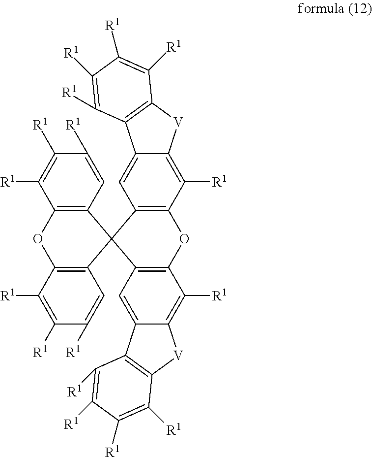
C12=C(C=C([R1])C([R1])=C1[R1])C1(C3=C(O2)C([R1])=C([R1])C([R1])=C3)C2=C(C([R1])=C3C(=C2)C2=C([V]3)C([R1])=C([R1])C([R1])=C2[R1])OC2=C1C=C1C(=C2[R1])[V]C2=C1C([R1])=C([R1])C([R1])=C2[R1]
